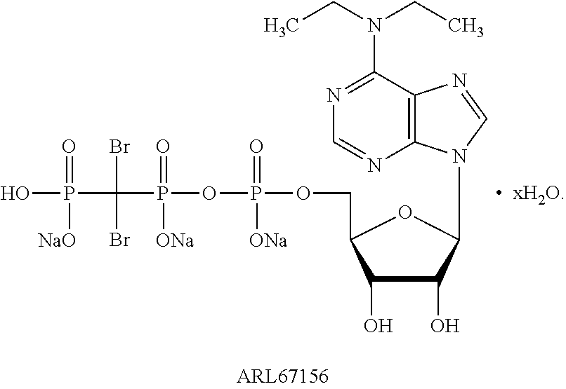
OP(C(Br)(Br)P(OP(OCC1C(O)C(O)C(N2C3=C(C(N(CC)CC)=NC=N3)N=C2)O1)(=O)[ONa])([ONa])=O)(=O)[NaO]
